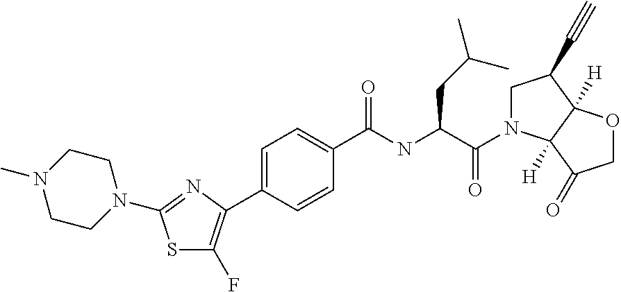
C1N(C)CCN(C2=NC(C3=CC=C(C(NC(C(=O)N4CC(C#C)C5([H])C4([H])C(=O)CO5)CC(C)C)=O)C=C3)=C(F)S2)C1
